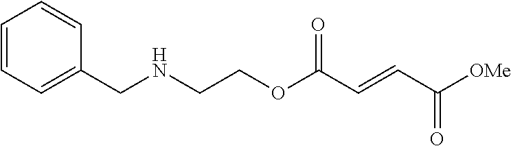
N(CCOC(C=CC([OMe])=O)=O)CC1=CC=CC=C1
